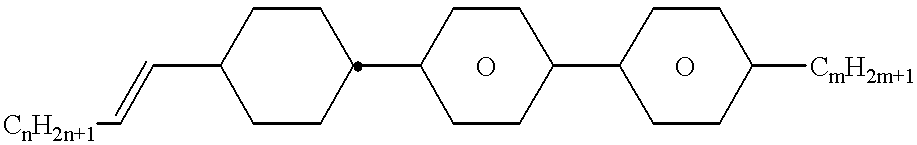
C(C1CCC(C2CCC(C3CCC([CmH2m+1])CC3)CC2)CC1)=C[CnH2n+1].O.O
